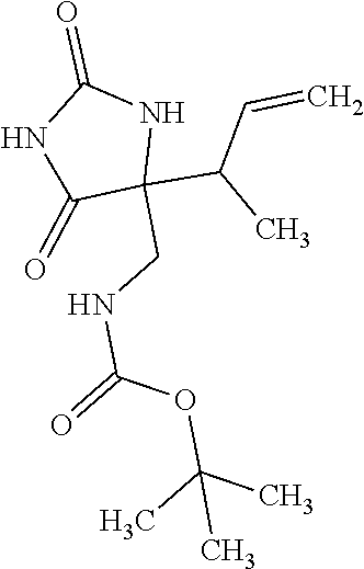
N1C(=O)NC(C(C=C)C)(CNC(=O)OC(C)(C)C)C1=O
